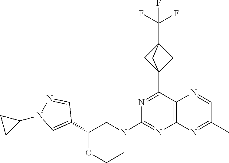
C12(C3=NC(N4CCOC(C5=CN(C6CC6)N=C5)C4)=NC4=C3N=CC(C)=N4)CC(C(F)(F)F)(C1)C2
